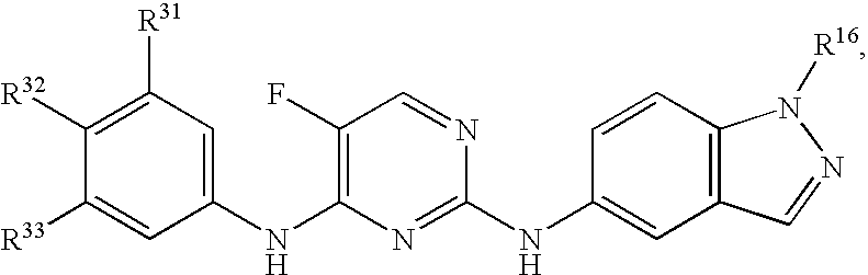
C1([R32])=C([R31])C=C(NC2=C(F)C=NC(NC3=CC4=C(C=C3)N([R16])N=C4)=N2)C=C1[R33]
